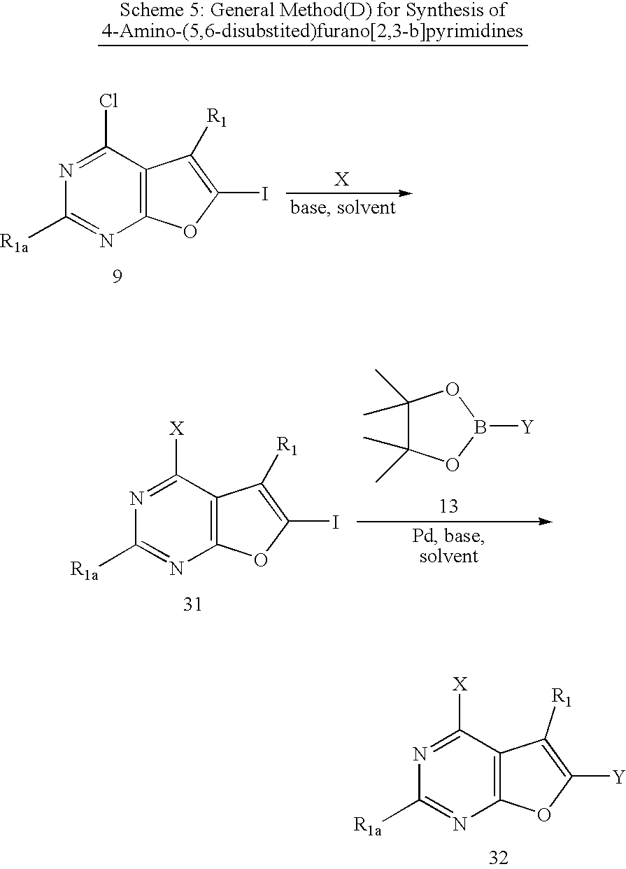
C12=C(C([X])=NC([R1a])=N1)C([R1])=C(I)O2.C1(C)(C)C(C)(C)OB([Y])O1.C12=C(C(Cl)=NC([R1a])=N1)C([R1])=C(I)O2.N1=C([X])C2=C(N=C1[R1a])OC([Y])=C2[R1]
